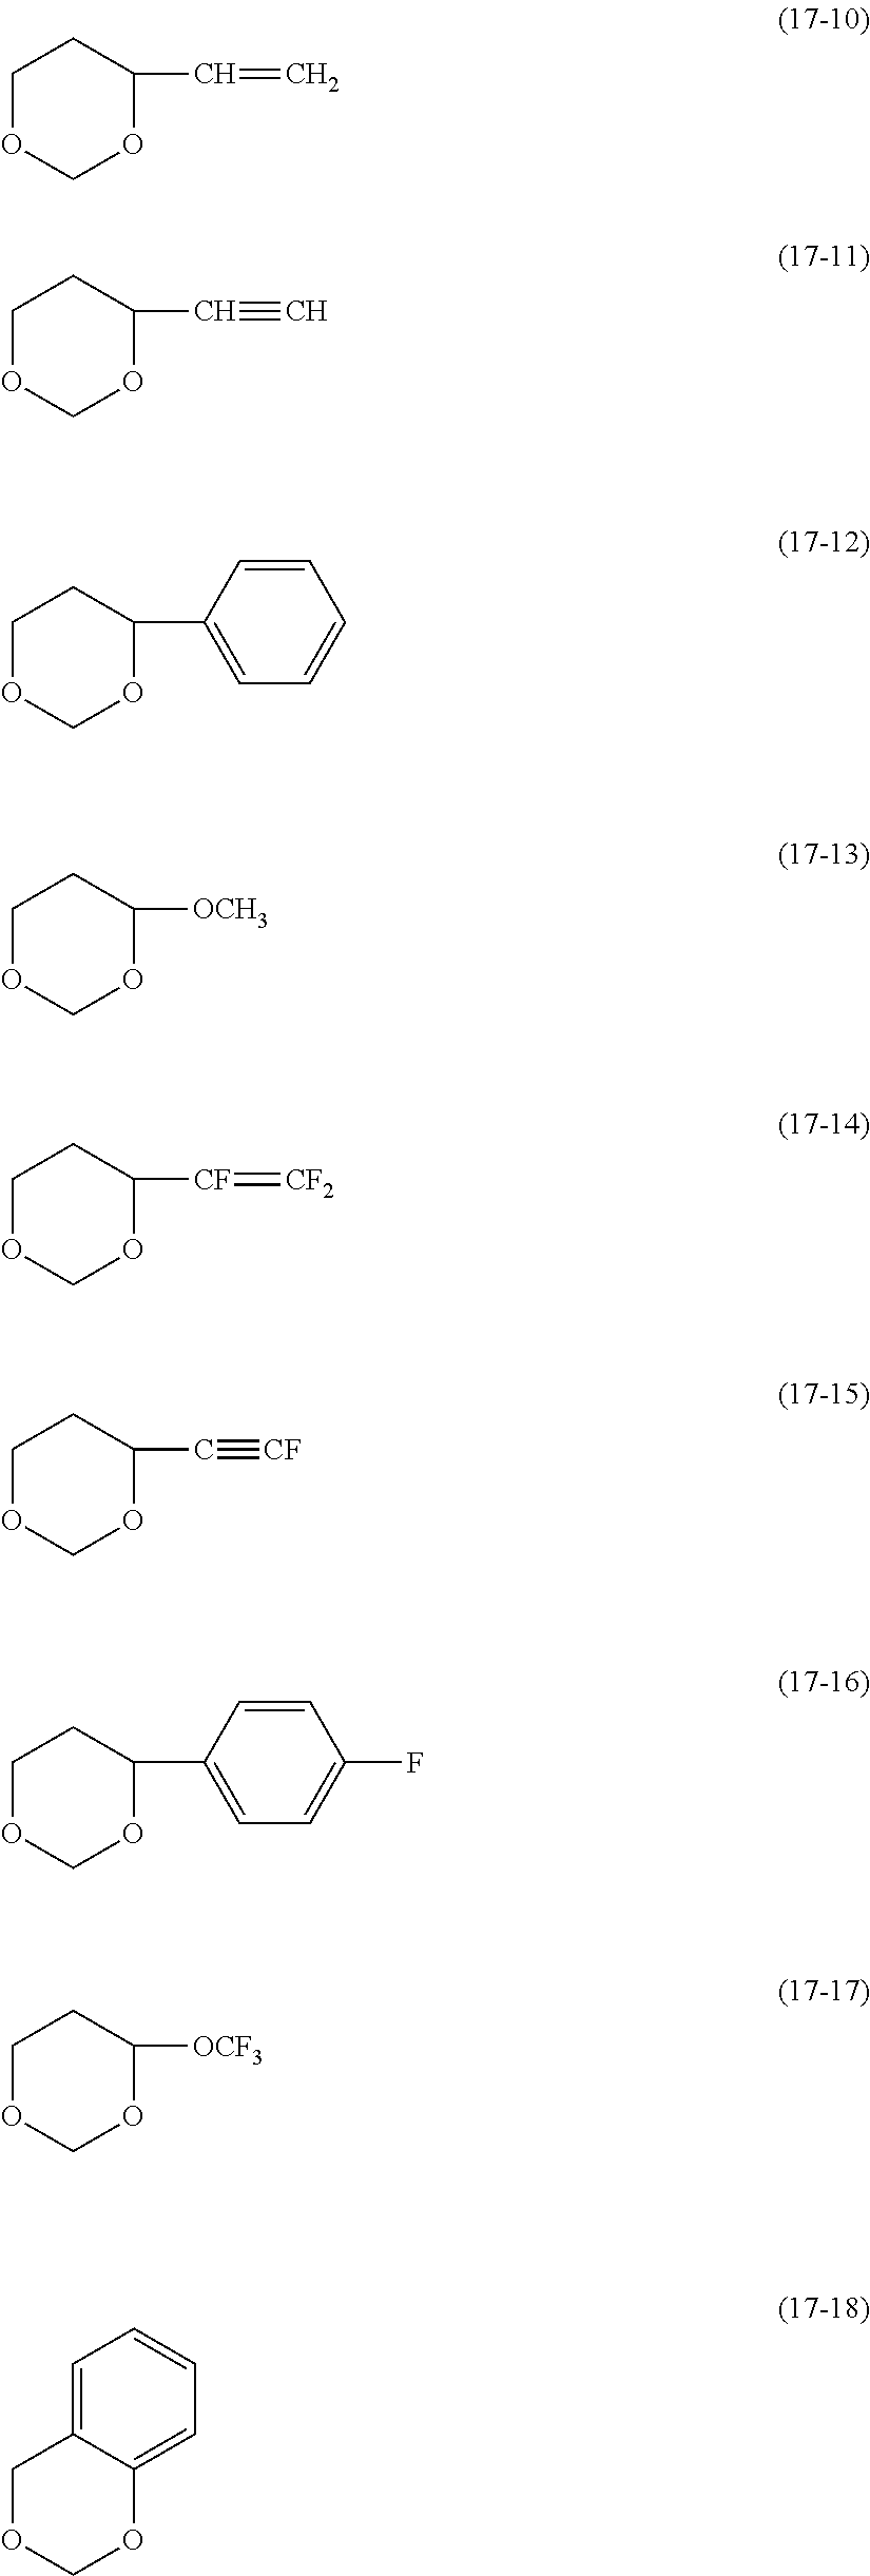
C1OCOC(C=C)C1.C1OCOC(C#C)C1.C1OCOC(C2=CC=CC=C2)C1.C1OCOC([OCH3])C1.C1OCOC([CF]=[CF2])C1.C1OCOC(C#[CF])C1.C1OCOC(C2=CC=C(F)C=C2)C1.C1OCOC([OCF3])C1.C1OCOC2=CC=CC=C12
